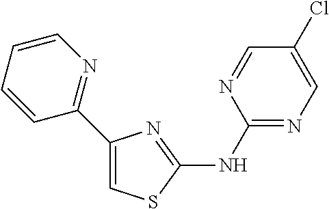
C1(NC2=NC(C3=NC=CC=C3)=CS2)=NC=C(Cl)C=N1
